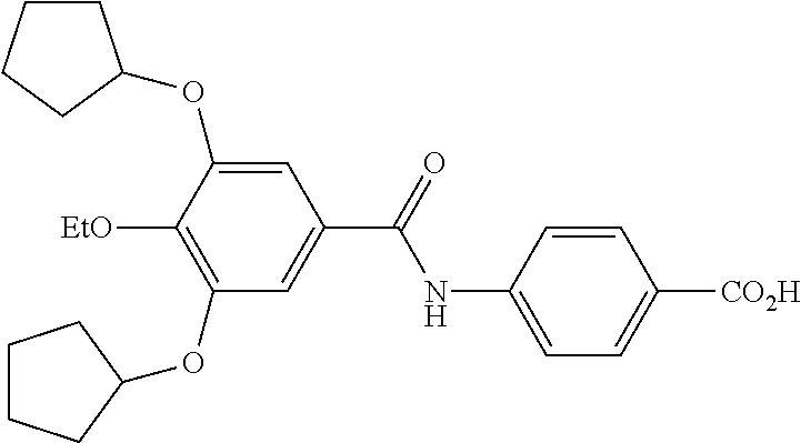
C1=C(NC(C2=CC(OC3CCCC3)=C([EtO])C(OC3CCCC3)=C2)=O)C=CC([CO2H])=C1
